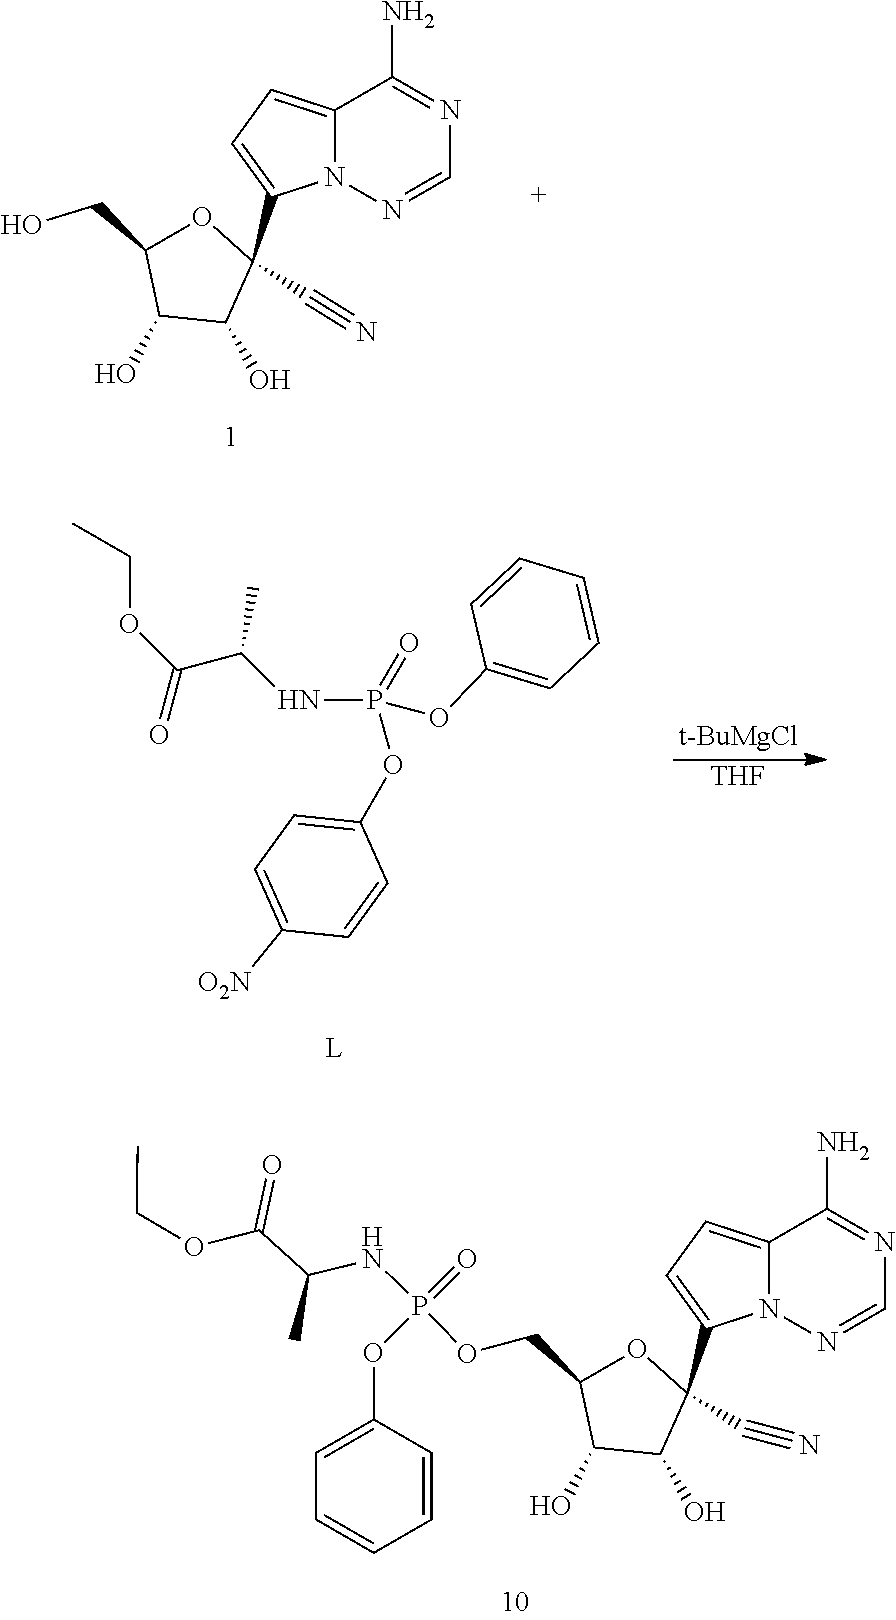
C1=NN2C(C3(C#N)C(O)C(O)C(CO)O3)=CC=C2C(N)=N1.C1=CC([O2N])=CC=C1OP(OC1=CC=CC=C1)(=O)NC(C(OCC)=O)C.[t-BuMgCl].[THF].C1=NN2C(=CC=C2C2(C#N)C(O)C(O)C(COP(=O)(NC(C(OCC)=O)C)OC3=CC=CC=C3)O2)C(N)=N1
